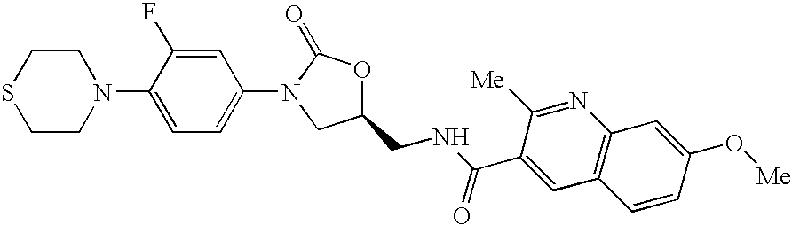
C1N(C2=CC=C(N3CC(CNC(C4=CC5=C(N=C4[Me])C=C(O[Me])C=C5)=O)OC3=O)C=C2F)CCSC1
